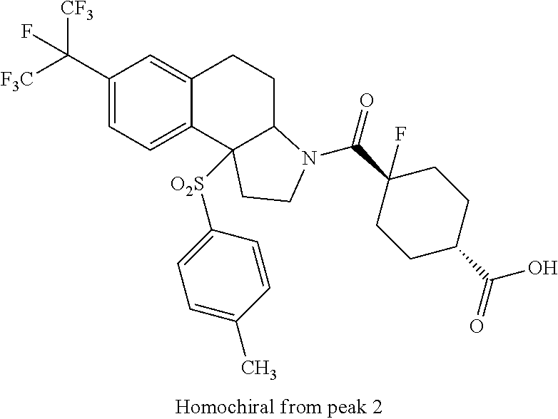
C1(C([F3C])([CF3])F)=CC=C2C(=C1)CCC1C2([O2S]C2=CC=C(C)C=C2)CCN1C(C1(F)CCC(C(=O)O)CC1)=O
